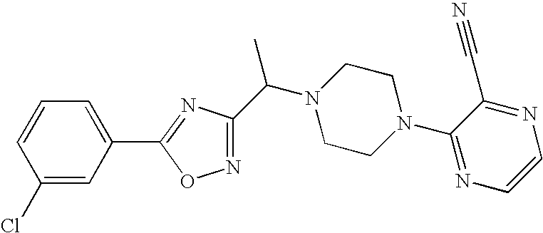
C1(Cl)=CC(C2=NC(C(N3CCN(C4=NC=CN=C4C#N)CC3)C)=NO2)=CC=C1
